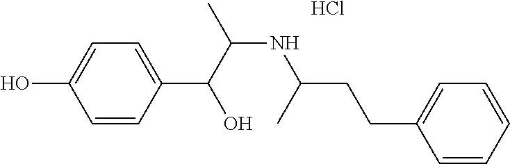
C1=CC(C(O)C(NC(C)CCC2=CC=CC=C2)C)=CC=C1O.Cl
